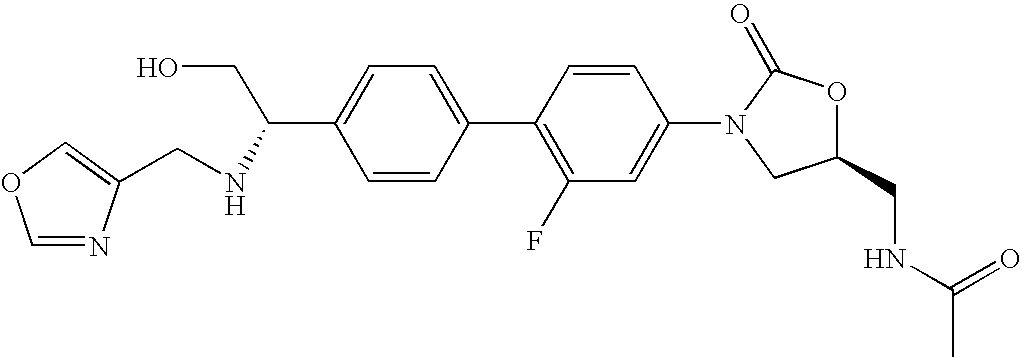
C1=C(C(CO)NCC2=COC=N2)C=CC(C2=C(F)C=C(N3CC(CNC(C)=O)OC3=O)C=C2)=C1
